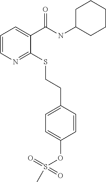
C1=CN=C(SCCC2=CC=C(OS(=O)(=O)C)C=C2)C(C(NC2CCCCC2)=O)=C1
